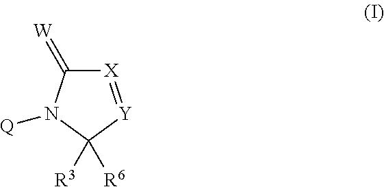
[X]1=[Y]C([R6])([R3])N([Q])C1=[W]
